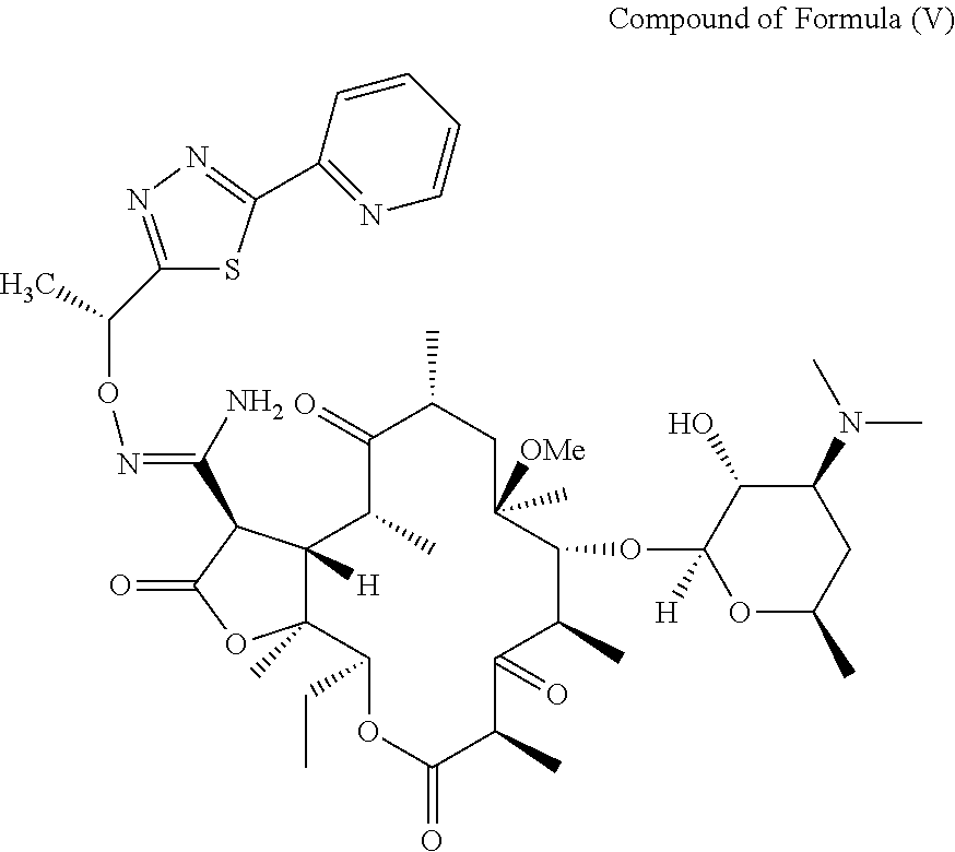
C1(=O)C(C)C2([H])C(C)(C(CC)OC(=O)C(C)C(=O)C(C)C(OC3([H])OC(C)CC(N(C)C)C3O)C([OMe])(C)CC1C)OC(=O)C2C(=NOC(C)C1=NN=C(C2=NC=CC=C2)S1)N
